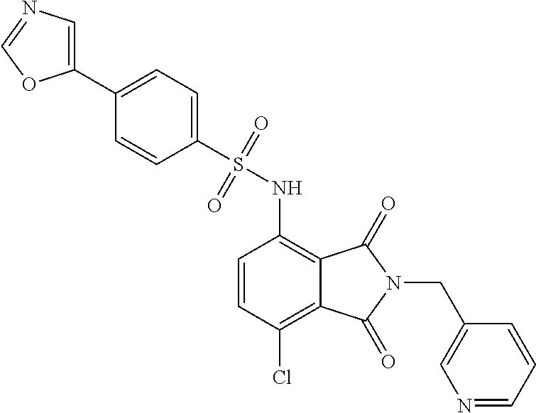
C1(C2=CN=CO2)=CC=C(S(=O)(=O)NC2=C3C(=C(Cl)C=C2)C(=O)N(CC2=CN=CC=C2)C3=O)C=C1
